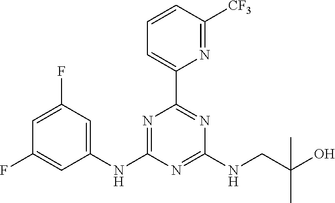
C1=CC([CF3])=NC(C2=NC(NCC(O)(C)C)=NC(NC3=CC(F)=CC(F)=C3)=N2)=C1
